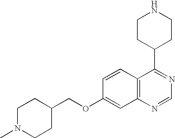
C12=C(N=CN=C1C1CCNCC1)C=C(OCC1CCN(C)CC1)C=C2
